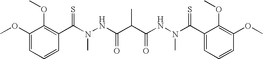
C1(OC)=CC=CC(C(N(NC(C(C(NN(C(C2=CC=CC(OC)=C2OC)=S)C)=O)C)=O)C)=S)=C1OC
